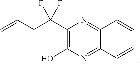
C=CCC(C1=C(O)N=C2C(=N1)C=CC=C2)(F)F
